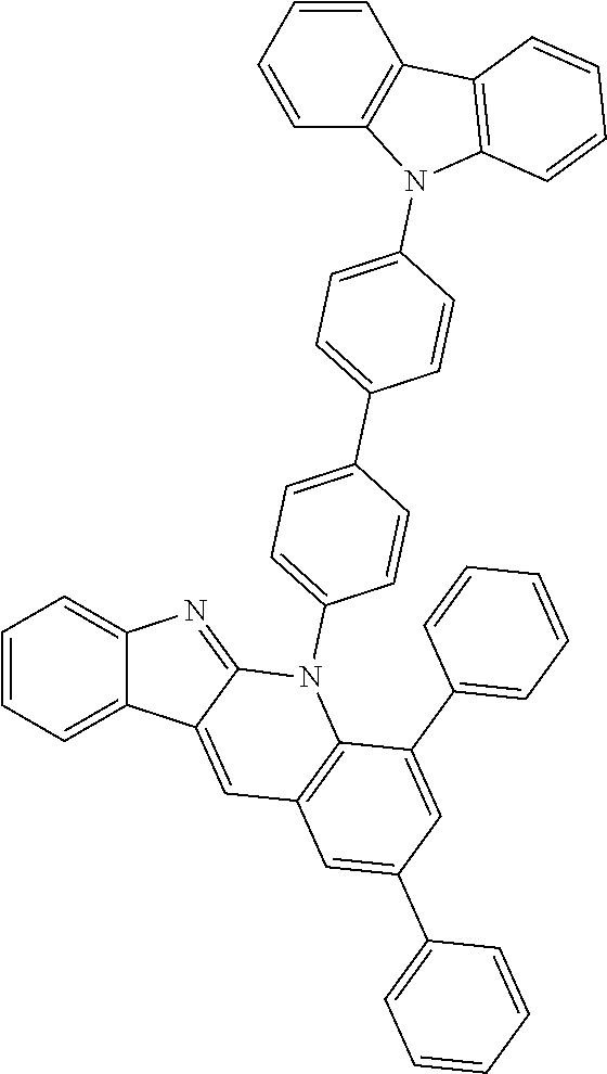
C1=CC=C2C(=C1)N=C1C2=CC2=C(N1C1=CC=C(C3=CC=C(N4C5=C(C6=C4C=CC=C6)C=CC=C5)C=C3)C=C1)C(C1=CC=CC=C1)=CC(C1=CC=CC=C1)=C2
